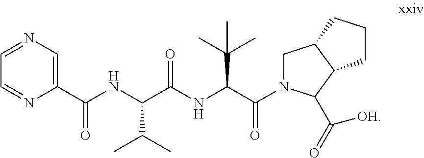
C1=NC=C(C(NC(C(NC(C(=O)N2CC3C(C2C([OH])=O)CCC3)C(C)(C)C)=O)C(C)C)=O)N=C1
